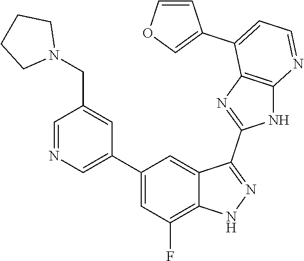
C1=NC=C(C2=CC(F)=C3C(=C2)C(C2=NC4=C(N2)N=CC=C4C2=COC=C2)=NN3)C=C1CN1CCCC1
